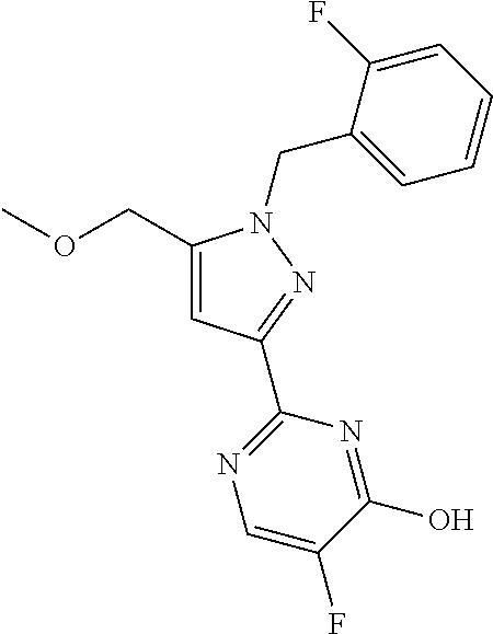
C1(COC)=CC(C2=NC=C(F)C(O)=N2)=NN1CC1=CC=CC=C1F
